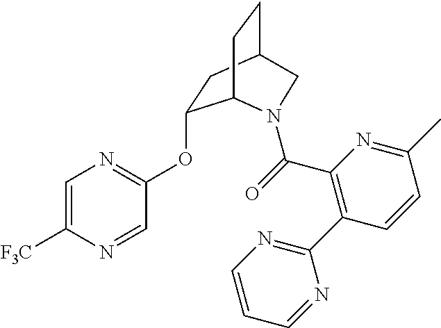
C1=C([F3C])N=CC(OC2CC3CCC2N(C(=O)C2=C(C4=NC=CC=N4)C=CC(C)=N2)C3)=N1
